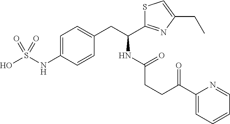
C1=C(NS(O)(=O)=O)C=CC(CC(C2=NC(CC)=CS2)NC(CCC(C2=CC=CC=N2)=O)=O)=C1
